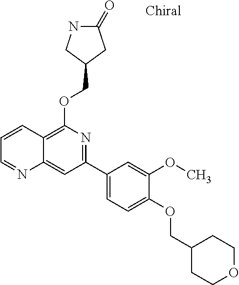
O(C1=C2C(=CC(C3=CC=C(OCC4CCOCC4)C(OC)=C3)=N1)N=CC=C2)CC1CC(=O)NC1
